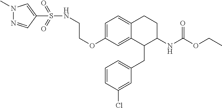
O(C1=CC=C2C(=C1)C(CC1=CC=CC(Cl)=C1)C(NC(OCC)=O)CC2)CCNS(C1=CN(C)N=C1)(=O)=O
